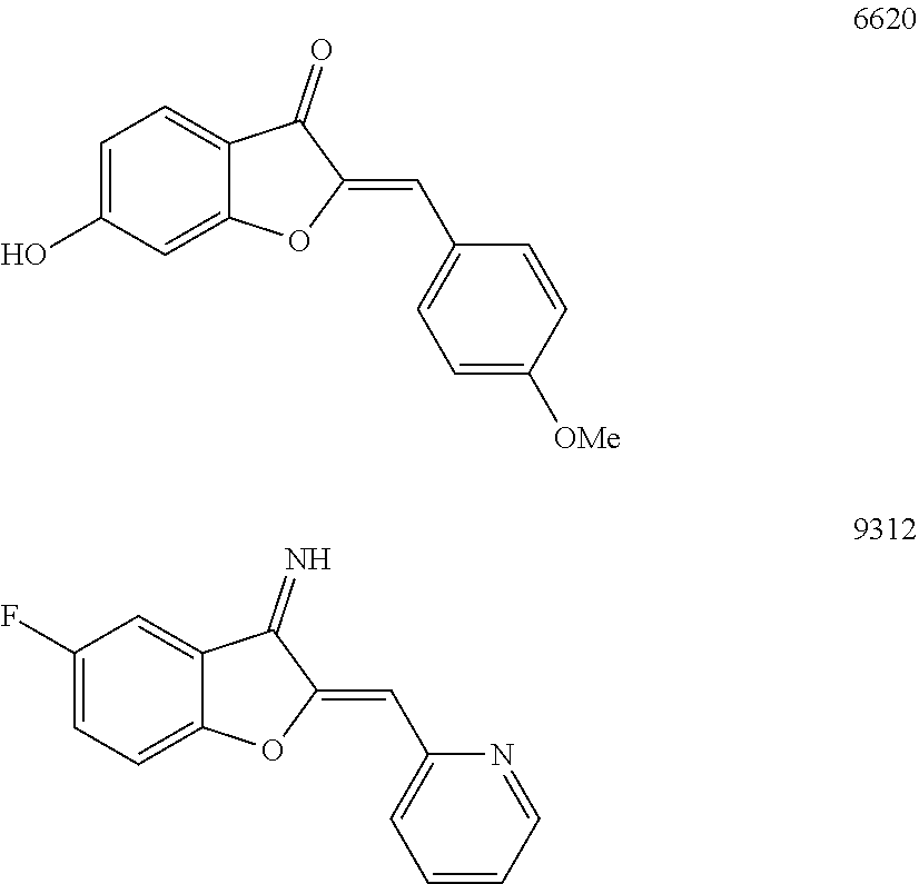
C1=C(O)C=C2C(=C1)C(=O)C(=CC1=CC=C([OMe])C=C1)O2.C1(F)=CC=C2C(=C1)C(=N)C(=CC1=CC=CC=N1)O2
